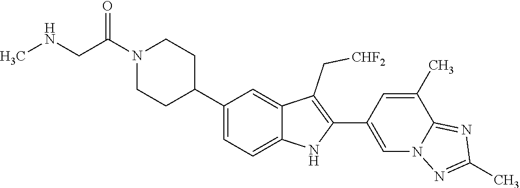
N1(C(CNC)=O)CCC(C2=CC=C3C(=C2)C(C[CHF2])=C(C2=CN4C(=NC(C)=N4)C(C)=C2)N3)CC1
